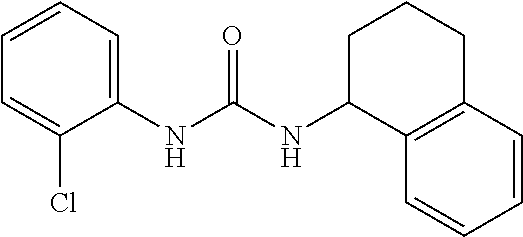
C1(Cl)=CC=CC=C1NC(NC1C2=C(CCC1)C=CC=C2)=O
